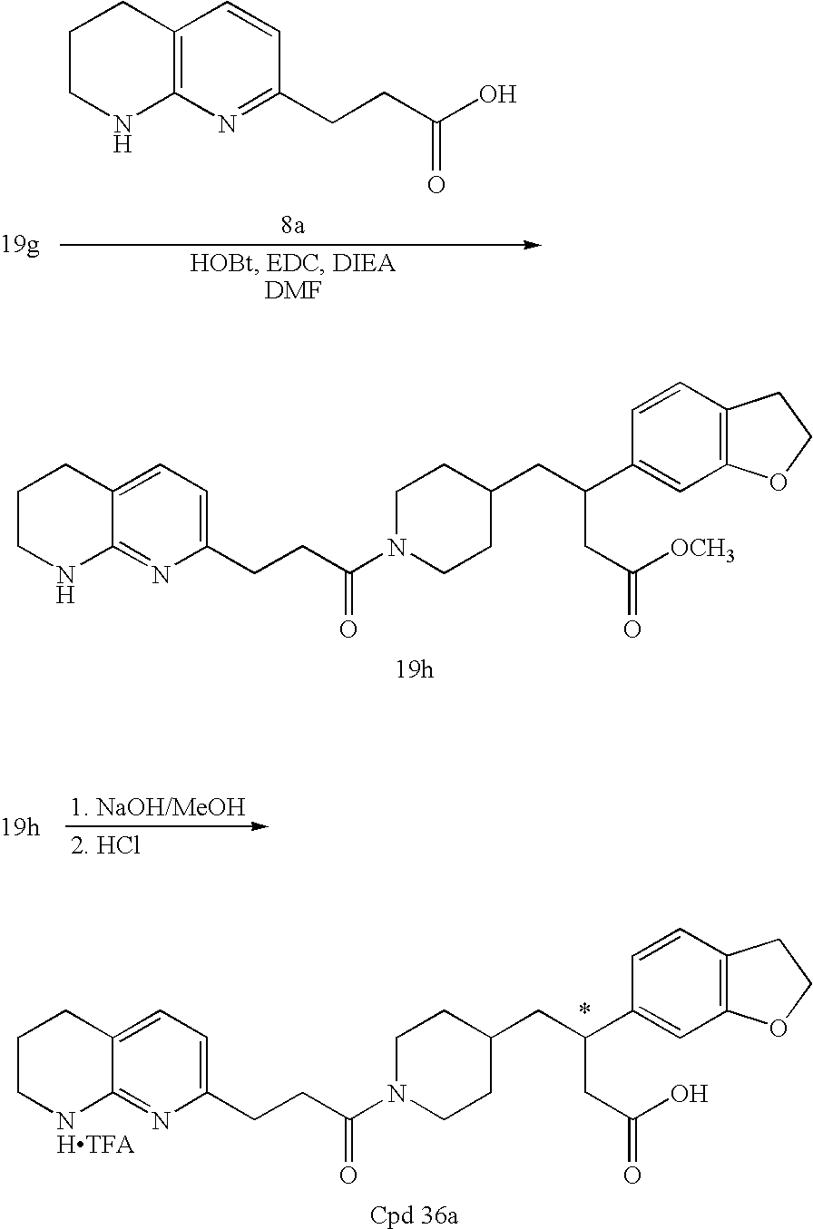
C1CNC2=C(C1)C=CC(CCC(O)=O)=N2.C1CNC2=NC(CCC(N3CCC(CC(C4=CC5=C(C=C4)CCO5)CC([OCH3])=O)CC3)=O)=CC=C2C1.C1CNC2=NC(CCC(N3CCC(CC(C4=CC5=C(C=C4)CCO5)CC(O)=O)CC3)=O)=CC=C2C1.[HTFA]
